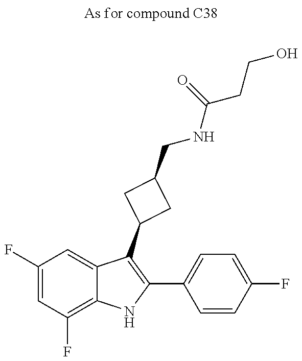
C1(F)=CC(F)=C2C(=C1)C(C1CC(CNC(CCO)=O)C1)=C(C1=CC=C(F)C=C1)N2
